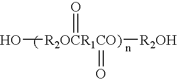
[R2OCR1CO)](O)([R2OH])(=O)=O
